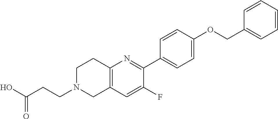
OC(CCN1CC2=C(CC1)N=C(C1=CC=C(OCC3=CC=CC=C3)C=C1)C(F)=C2)=O
